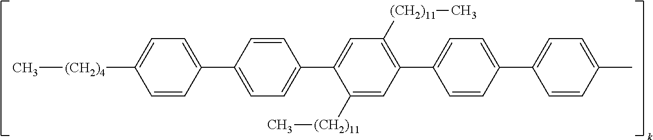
C1=CC([(CH2)4]C)=CC=C1C1=CC=C(C2=CC([(CH2)11]C)=C(C3=CC=C(C4=CC=C(C)C=C4)C=C3)C=C2[(CH2)11]C)C=C1
